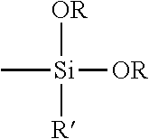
[OR][Si]([R])([OR])C
